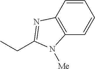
C(C1=NC2=C(N1[Me])C=CC=C2)C
